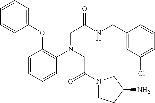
N(CC(=O)N1CCC(N)C1)(CC(NCC1=CC(Cl)=CC=C1)=O)C1=C(OC2=CC=CC=C2)C=CC=C1
